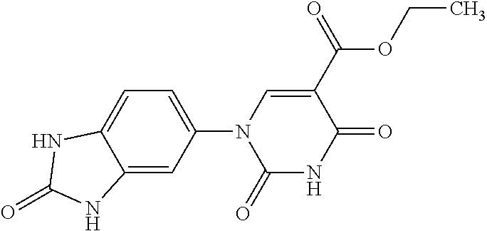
C12=CC(N3C(=O)NC(=O)C(C(=O)OCC)=C3)=CC=C1NC(=O)N2
